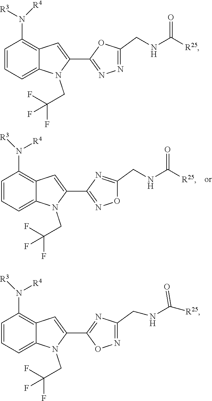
C1=CC=C2C(=C1N([R4])[R3])C=C(C1=NOC(CNC([R25])=O)=N1)N2CC(F)(F)F.C1=CC=C2C(=C1N([R3])[R4])C=C(C1=NN=C(CNC([R25])=O)O1)N2CC(F)(F)F.C1=CC=C2C(=C1N([R4])[R3])C=C(C1=NC(CNC([R25])=O)=NO1)N2CC(F)(F)F
